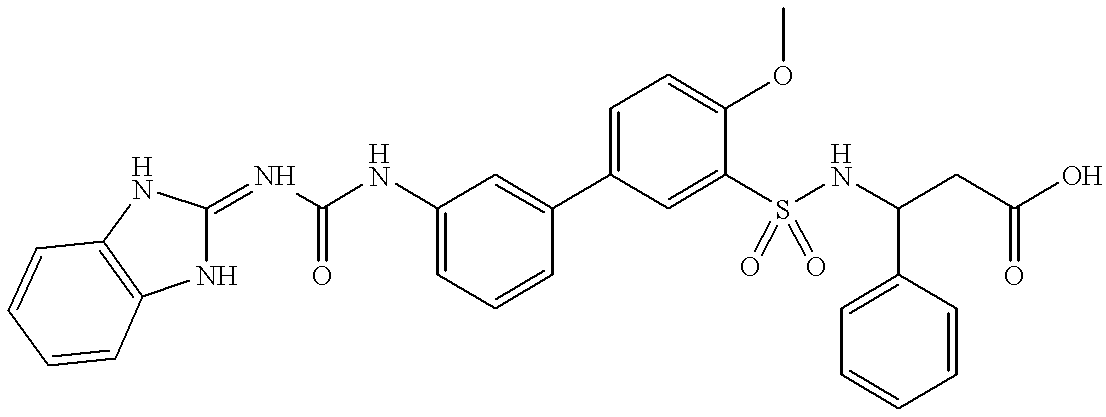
C(NC1=CC=CC(C2=CC=C(OC)C(S(NC(CC(O)=O)C3=CC=CC=C3)(=O)=O)=C2)=C1)(=O)N=C1NC2=C(N1)C=CC=C2
